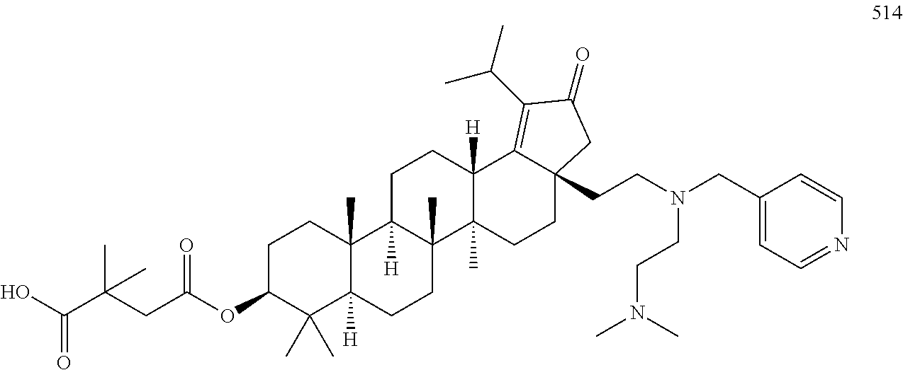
C1C(OC(=O)CC(C(=O)O)(C)C)C(C)(C)C2([H])C(C)(C1)C1([H])C(C)(CC2)C2(C)C([H])(CC1)C1=C(C(C)C)C(=O)CC1(CCN(CC1=CC=NC=C1)CCN(C)C)CC2
